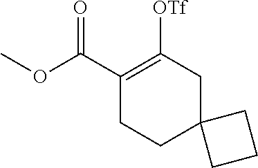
C1(C(OC)=O)=C([OTf])CC2(CC1)CCC2
